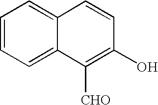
C1=CC=C2C(=C1)C=CC(O)=C2[CHO]
